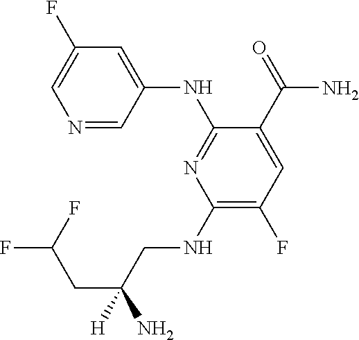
N1=CC(NC2=NC(NCC(CC(F)F)(N)[H])=C(F)C=C2C(=O)N)=CC(F)=C1
